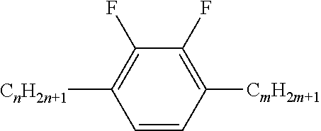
C1=CC([CmH2m+1])=C(F)C(F)=C1[CnH2n+1]
